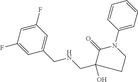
C1(F)=CC(F)=CC(CNCC2(O)C(=O)N(C3=CC=CC=C3)CC2)=C1
